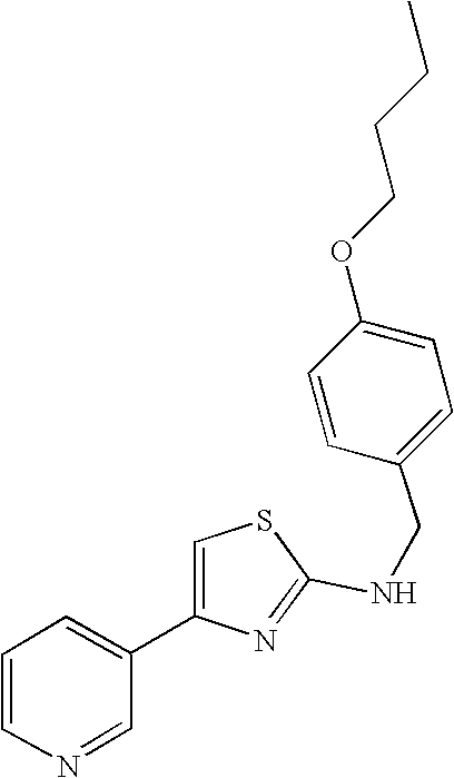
N(C1=NC(C2=CC=CN=C2)=CS1)CC1=CC=C(OCCCC)C=C1
